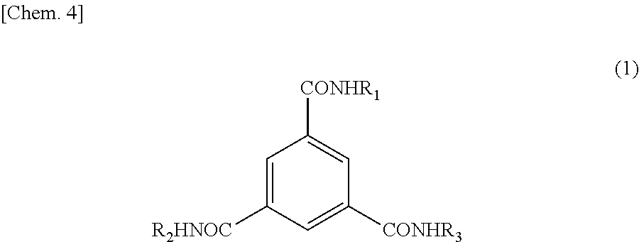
C1=C([R2HNOC])C=C([CONHR3])C=C1[CONHR1]
